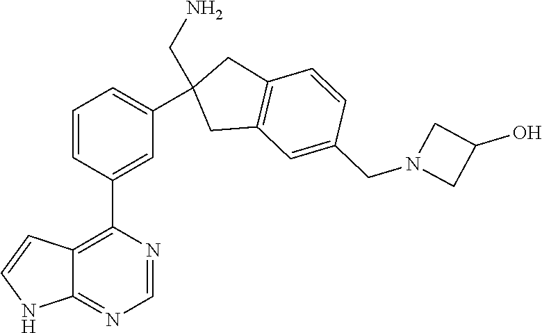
C12=NC=NC(C3=CC(C4(CN)CC5=C(C4)C=CC(CN4CC(O)C4)=C5)=CC=C3)=C1C=CN2
